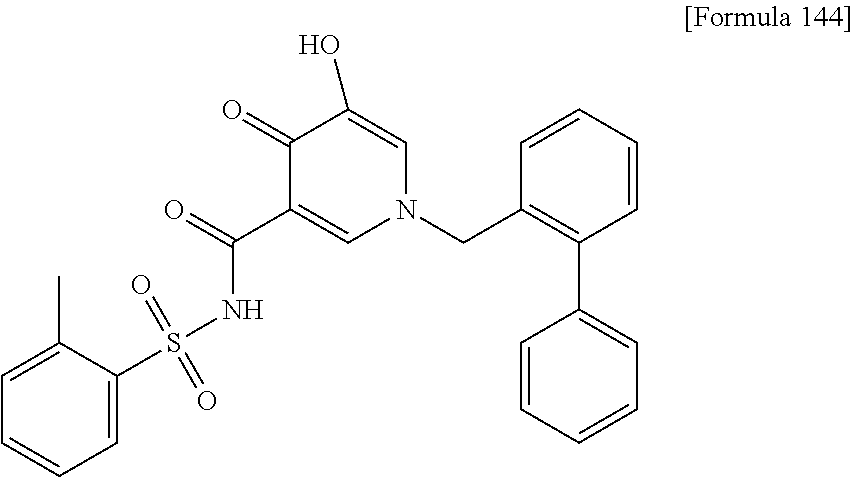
C1(=O)C(C(=O)NS(C2=CC=CC=C2C)(=O)=O)=CN(CC2=C(C3=CC=CC=C3)C=CC=C2)C=C1O
